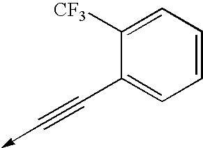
C1(C#C->C)=CC=CC=C1[CF3]
